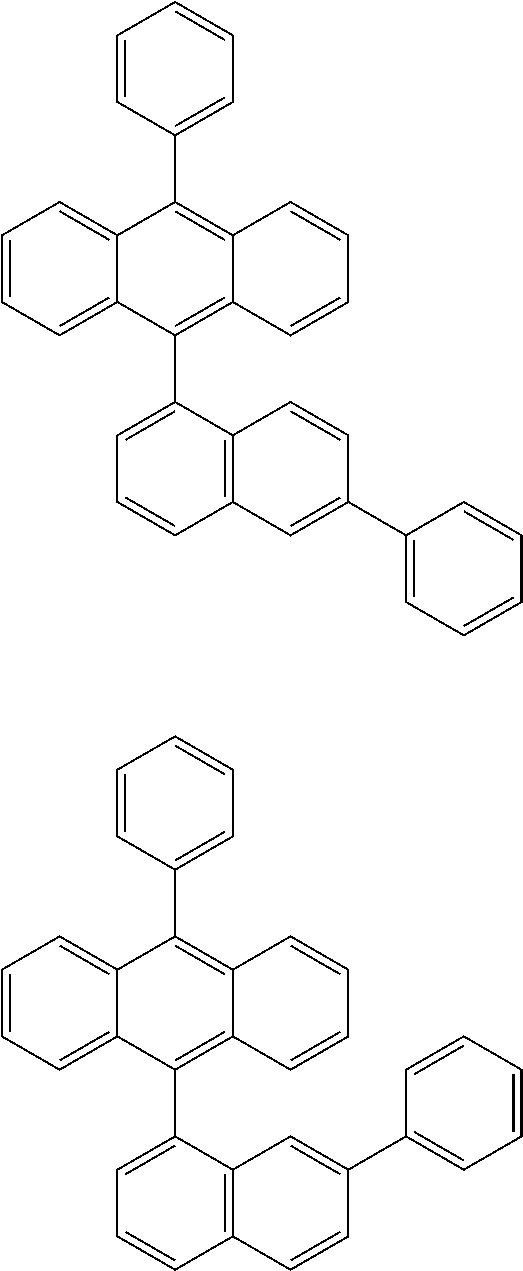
C1=C(C2=C3C(=C(C4=CC=CC=C4)C4=CC=CC=C24)C=CC=C3)C2=C(C=C(C3=CC=CC=C3)C=C2)C=C1.C1=C(C2=C3C(=C(C4=CC=CC=C4)C4=CC=CC=C24)C=CC=C3)C2=C(C=CC(C3=CC=CC=C3)=C2)C=C1
